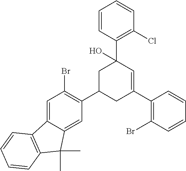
C12=CC(Br)=C(C3CC(C4=C(Br)C=CC=C4)=CC(C4=C(Cl)C=CC=C4)(O)C3)C=C1C(C)(C)C1=C2C=CC=C1
